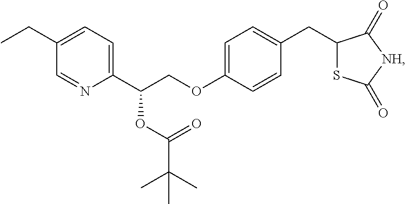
C1(CC)=CC=C(C(COC2=CC=C(CC3SC(=O)[NH]C3=O)C=C2)OC(C(C)(C)C)=O)N=C1
